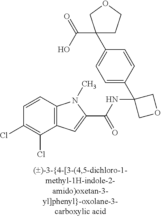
C1=CC2=C(C(Cl)=C1Cl)C=C(C(NC1(C3=CC=C(C4(C(O)=O)CCOC4)C=C3)COC1)=O)N2C
